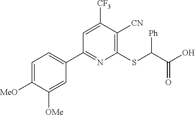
C1=C([MeO])C([OMe])=CC(C2=NC(SC(C(O)=O)[Ph])=C([CN])C([CF3])=C2)=C1
